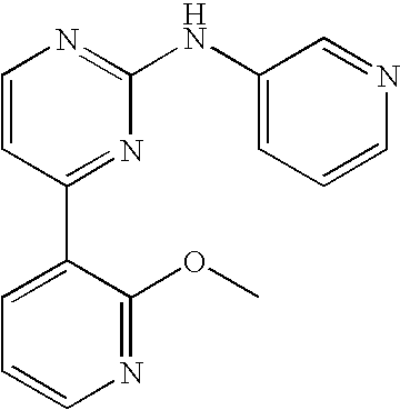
C1=CC(C2=CC=CN=C2OC)=NC(NC2=CC=CN=C2)=N1
